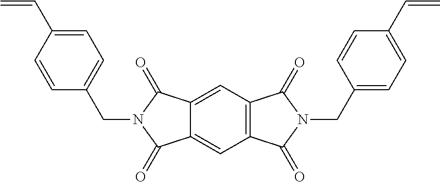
C1=C2C(=CC3=C1C(=O)N(CC1=CC=C(C=C)C=C1)C3=O)C(=O)N(CC1=CC=C(C=C)C=C1)C2=O
